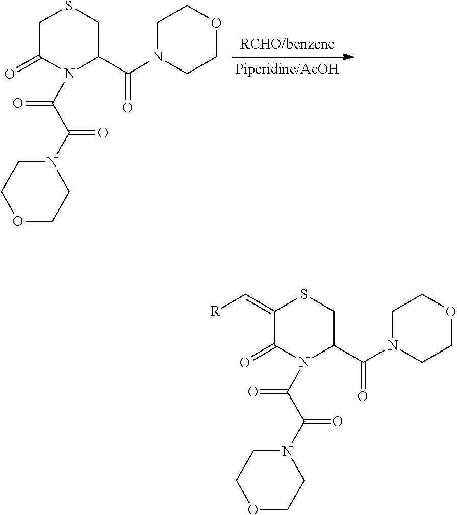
C1C(=O)N(C(=O)C(=O)N2CCOCC2)C(C(=O)N2CCOCC2)CS1.C1(=C[R])C(=O)N(C(=O)C(=O)N2CCOCC2)C(C(=O)N2CCOCC2)CS1
